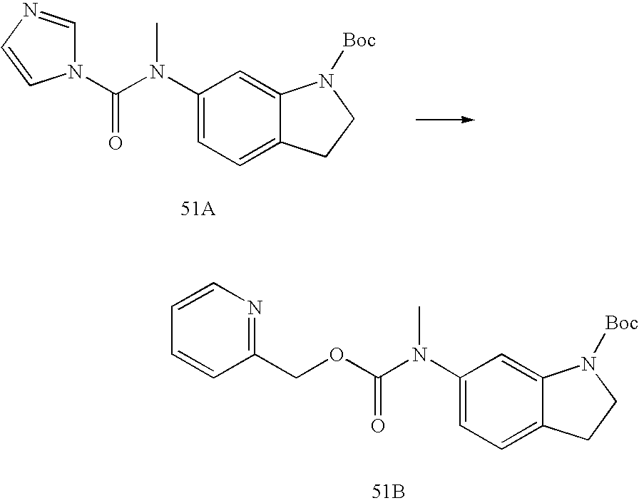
[51A].C1(N(C)C(=O)N2C=NC=C2)=CC=C2C(=C1)N([Boc])CC2.C1(N(C)C(=O)OCC2=NC=CC=C2)=CC=C2C(=C1)N([Boc])CC2.[51B]
